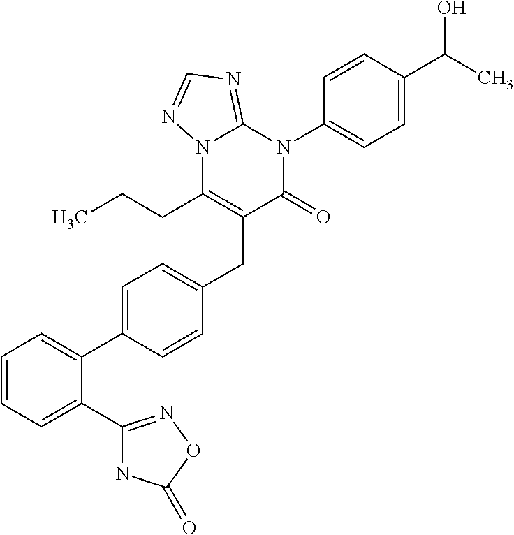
C1=CC=C(C2=NOC(=O)N2)C(C2=CC=C(CC3=C(CCC)N4C(=NC=N4)N(C4=CC=C(C(C)O)C=C4)C3=O)C=C2)=C1
